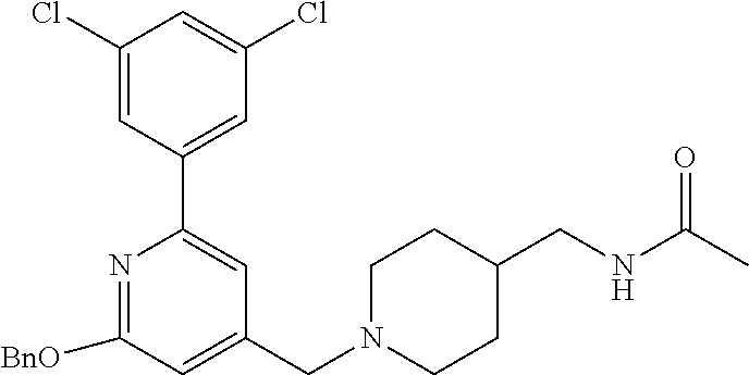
N1=C([BnO])C=C(CN2CCC(CNC(C)=O)CC2)C=C1C1=CC(Cl)=CC(Cl)=C1
